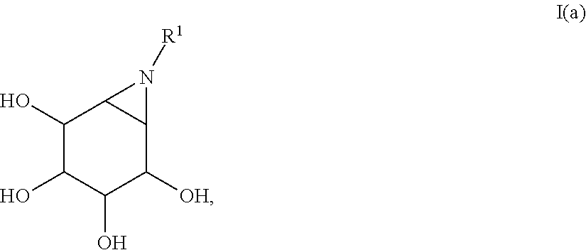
C1(O)C(O)C(O)C([OH])C2C1N2[R1]
